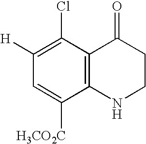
C1(Cl)=C([H])C=C([H3CO2C])C2=C1C(=O)CCN2
